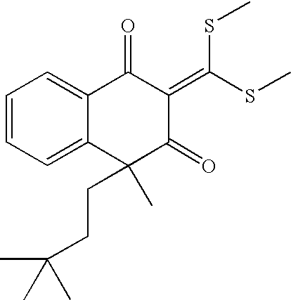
C1=CC=C2C(=C1)C(=O)C(=C(SC)SC)C(=O)C2(C)CCC(C)(C)C
